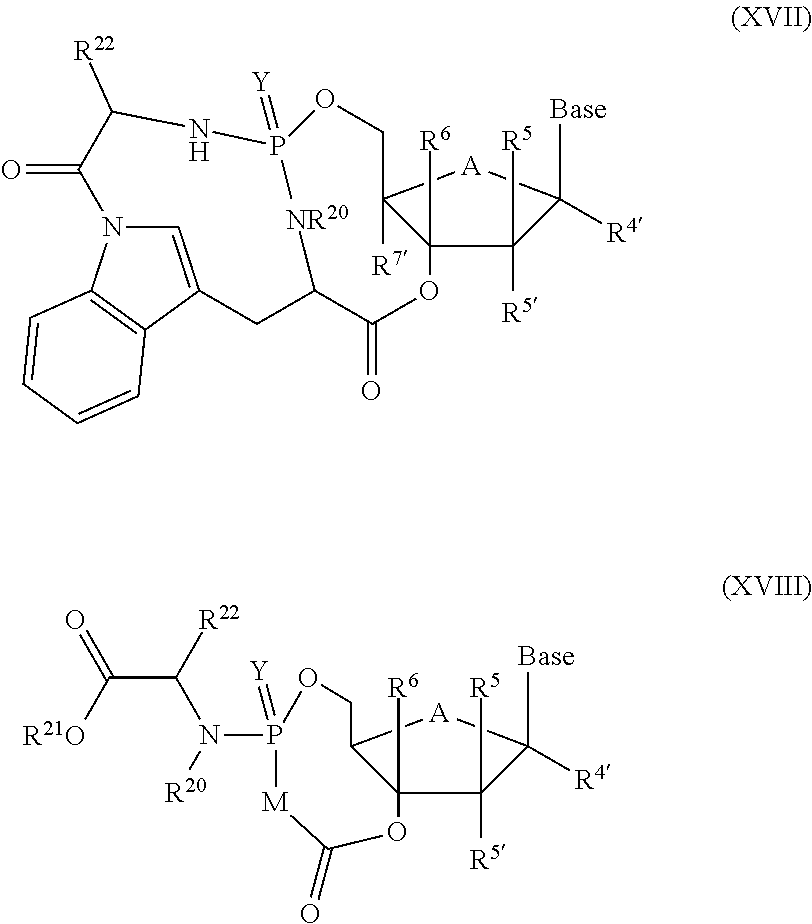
C1([R4])([Base])[A]C2([R7])C([R6])(C1([R5])[R5])OC(=O)C1CC3=CN(C(=O)C([R22])NP(=[Y])(OC2)[NR20]1)C1=C3C=CC=C1.C1([R4])([Base])[A]C2C([R6])(C1([R5])[R5])OC(=O)[M]P(N(C(C(=O)[R21O])[R22])[R20])(=[Y])OC2
